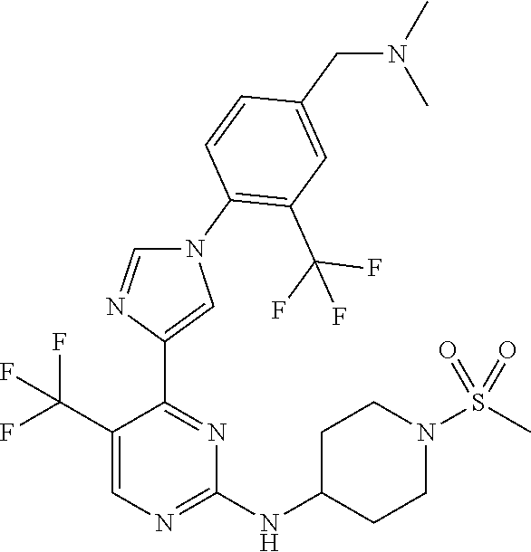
N1(C2=C(C(F)(F)F)C=C(CN(C)C)C=C2)C=NC(C2=NC(NC3CCN(S(C)(=O)=O)CC3)=NC=C2C(F)(F)F)=C1
